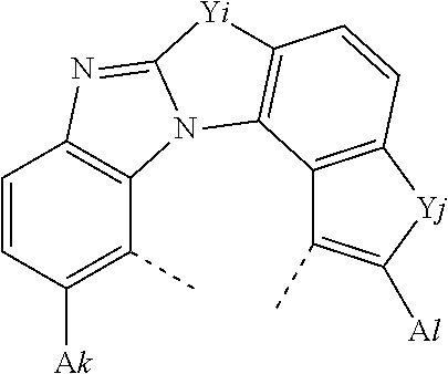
C1=CC([Ak])=C(C)C2=C1N=C1N2C2=C([Yi]1)C=CC1=C2C(C)=C([Al])[Yj]1
